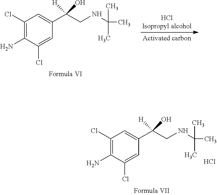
C1(Cl)=C(N)C(Cl)=CC(C(CNC(C)(C)C)([H])O)=C1.Cl.C1(Cl)=C(N)C(Cl)=CC(C(CNC(C)(C)C)([H])O)=C1
